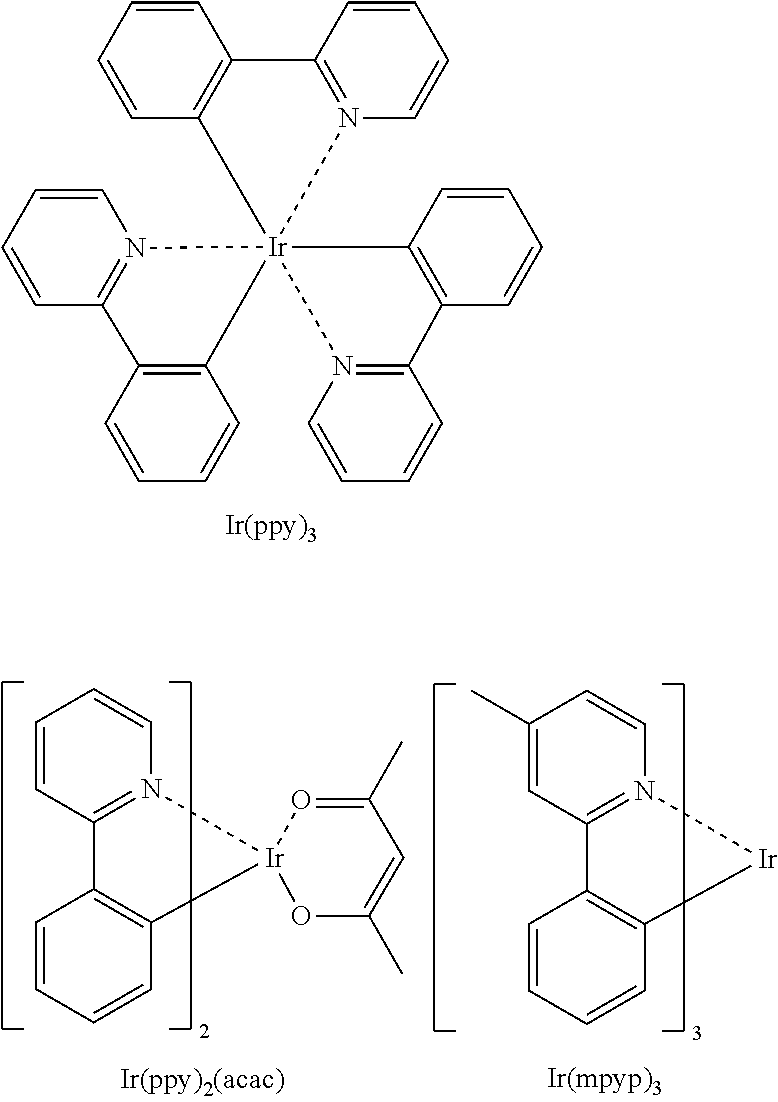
C1=CC=CC2=C1C1=N(C=CC=C1)[Ir]213(N2=C(C=CC=C2)C2=C1C=CC=C2)C1=C(C=CC=C1)C1=N3C=CC=C1.C1=CC=CN2=C1C1=C(C=CC=C1)[Ir]21OC(C)=CC(C)=O1.C1=C(C)C=CN2=C1C1=C(C=CC=C1)[Ir]2
